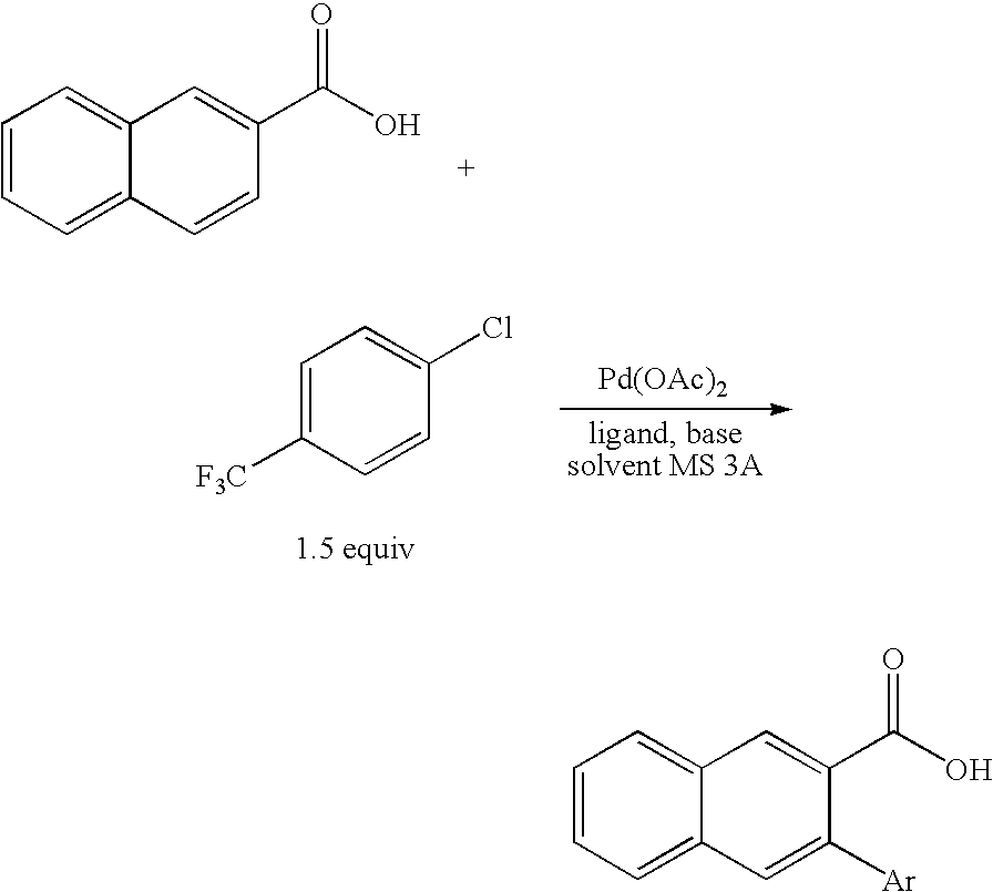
C1=CC=C2C(=C1)C=C(C(=O)O)C=C2.C1=C([F3C])C=CC(Cl)=C1.[Pd(OAc)2].C1=CC=C2C(=C1)C=C(C(=O)O)C([Ar])=C2
